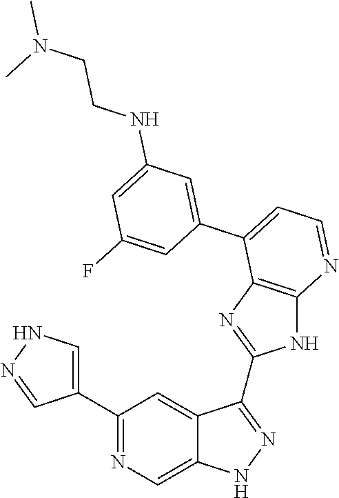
C1(C2=NC=C3C(=C2)C(C2=NC4=C(N2)N=CC=C4C2=CC(NCCN(C)C)=CC(F)=C2)=NN3)=CNN=C1
